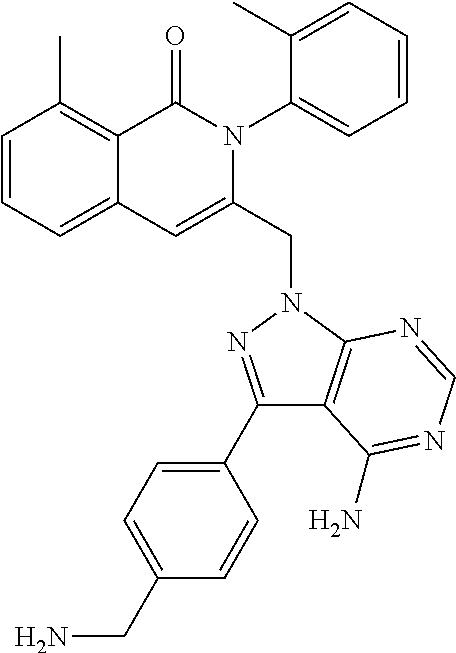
C1=CC=C2C(=C1C)C(=O)N(C1=CC=CC=C1C)C(CN1C3=C(C(C4=CC=C(CN)C=C4)=N1)C(N)=NC=N3)=C2
